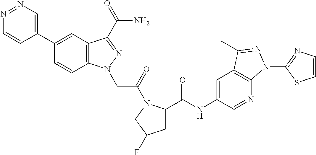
N1=NC=C(C2=CC3=C(C=C2)N(CC(=O)N2C(C(NC4=CC5=C(N=C4)N(C4=NC=CS4)N=C5C)=O)CC(F)C2)N=C3C(N)=O)C=C1
